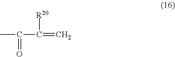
CC(C(=C)[R20])=O
